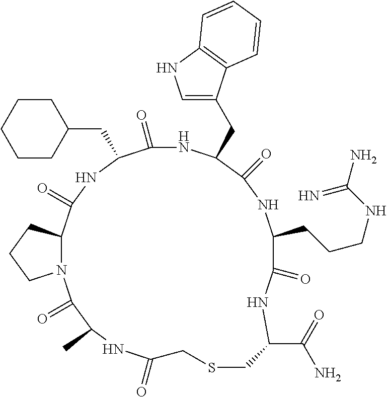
C1CCN2C(=O)C(C)NC(=O)CSCC(C(=O)N)NC(=O)C(CCCNC(N)=N)NC(=O)C(CC3=CNC4=C3C=CC=C4)NC(=O)C(CC3CCCCC3)NC(=O)C12
